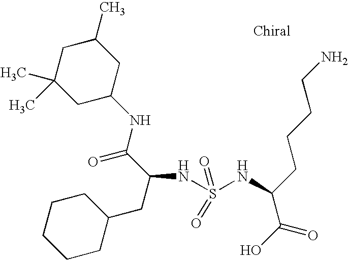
C1(C)CC(C)(C)CC(NC(C(CC2CCCCC2)NS(NC(C(=O)O)CCCCN)(=O)=O)=O)C1
